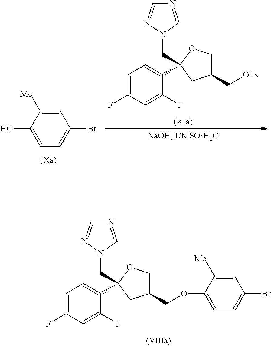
C1=C(F)C=C(F)C(C2(CN3C=NC=N3)CC(COC3=CC=C(Br)C=C3[Me])CO2)=C1.C1=C(O)C([Me])=CC(Br)=C1.C1=C(F)C=C(F)C(C2(CN3C=NC=N3)CC(C[OTs])CO2)=C1
